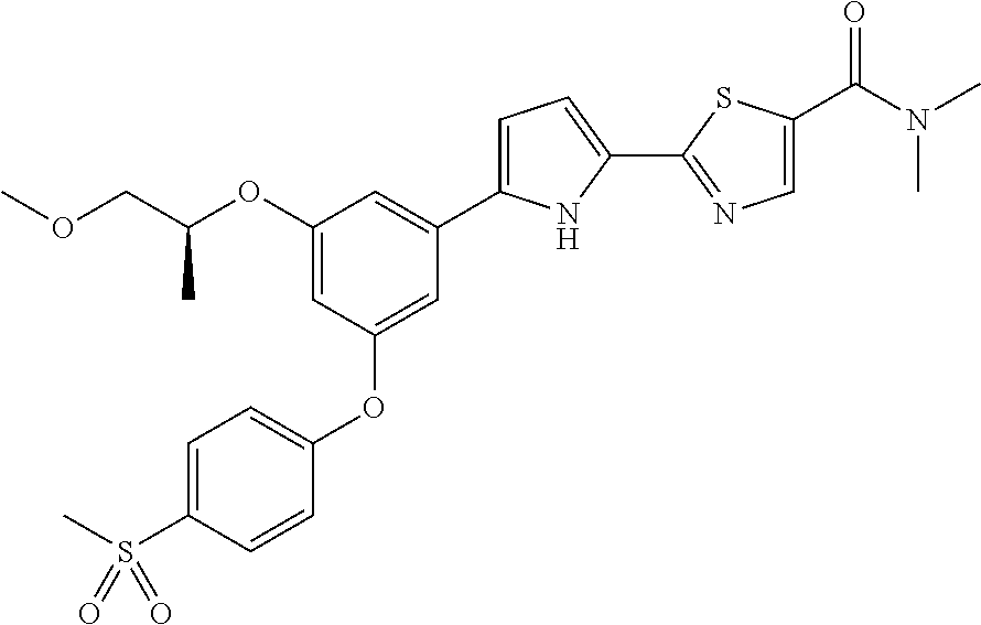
O(CC(OC1=CC(OC2=CC=C(S(C)(=O)=O)C=C2)=CC(C2=CC=C(C3=NC=C(C(N(C)C)=O)S3)N2)=C1)C)C
